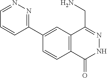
C1(C2=NN=CC=C2)=CC2=C(C=C1)C(=O)NN=C2CN
